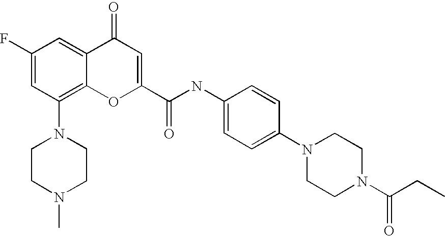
C1(F)=CC(N2CCN(C)CC2)=C2C(=C1)C(=O)C=C(C(=O)NC1=CC=C(N3CCN(C(CC)=O)CC3)C=C1)O2
